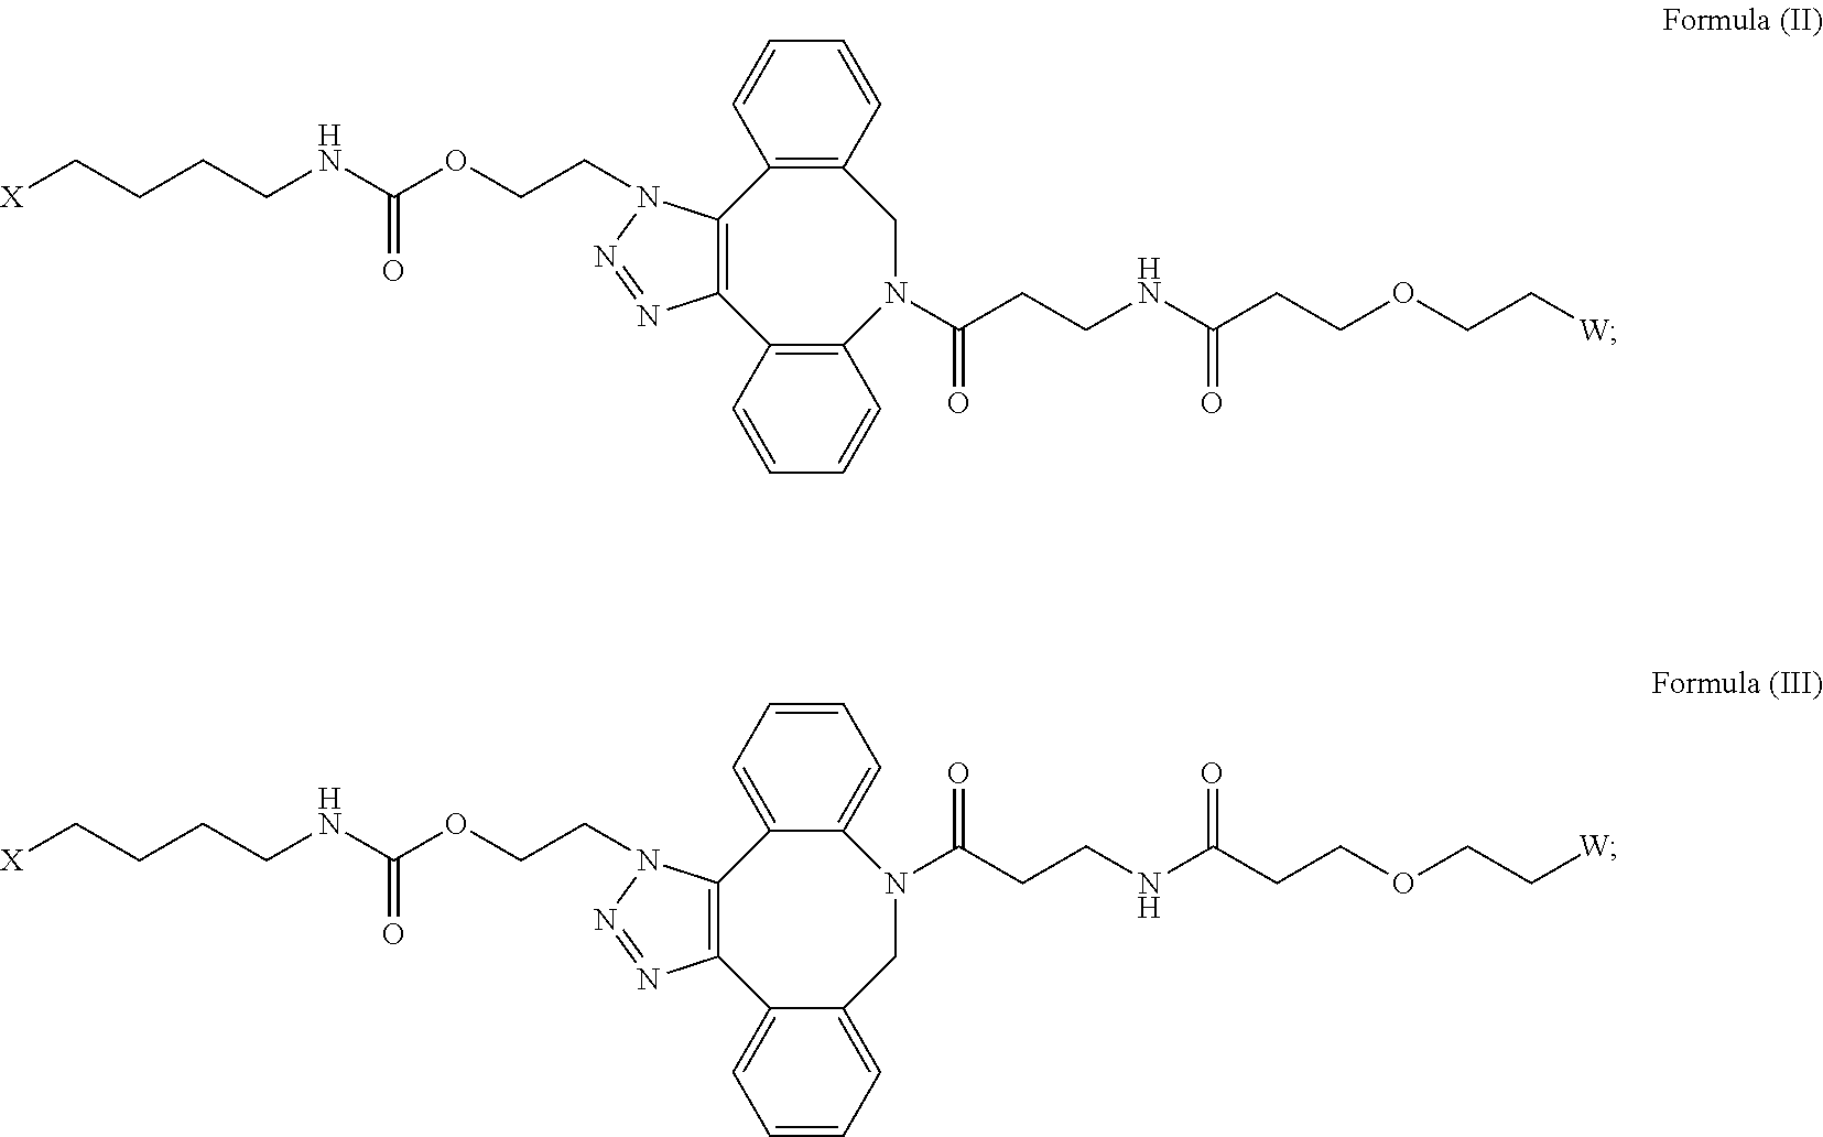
C1=CC2=C(C=C1)C1=C(C3=C(N(C(CCNC(CCOCC[W])=O)=O)C2)C=CC=C3)N=NN1CCOC(NCCCC[X])=O.C1=CC=C2C(=C1)N(C(CCNC(CCOCC[W])=O)=O)CC1=CC=CC=C1C1=C2N(CCOC(NCCCC[X])=O)N=N1
